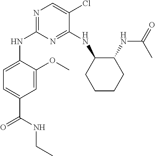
N1=C(NC2CCCCC2NC(=O)C)C(Cl)=CN=C1NC1=CC=C(C(NCC)=O)C=C1OC
